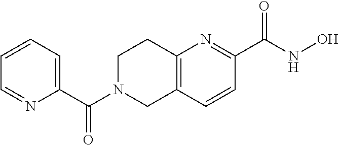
C12=C(C=CC(C(NO)=O)=N1)CN(C(C1=CC=CC=N1)=O)CC2
